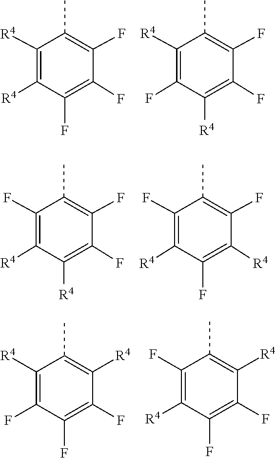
C1(F)=C(F)C([R4])=C([R4])C(C)=C1F.C1(F)=C([R4])C(F)=C([R4])C(C)=C1F.C1(F)=C([R4])C([R4])=C(F)C(C)=C1F.C1([R4])=C(F)C([R4])=C(F)C(C)=C1F.CC1=C([R4])C(F)=C(F)C(F)=C1[R4].CC1=C([R4])C(F)=C(F)C([R4])=C1F
